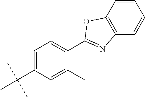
C1=C(C(C)(C)C)C=C(C)C(C2=NC3=C(C=CC=C3)O2)=C1
